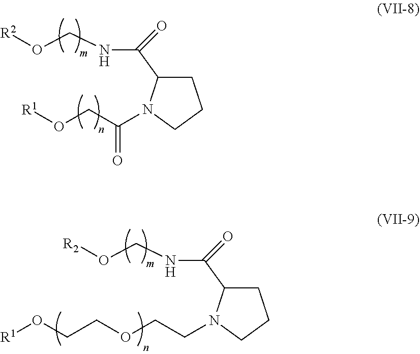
C1C(C(NCO[R2])=O)N(C(CO[R1])=O)CC1.C1C(C(NCO[R2])=O)N(CCOCCO[R1])CC1
